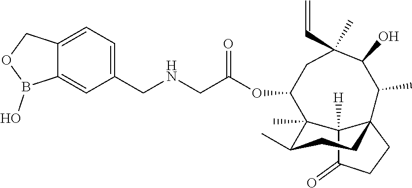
C12([H])C(=O)CCC13CCC(C)C2(C)C(OC(CNCC1=CC=C2C(=C1)B(O)OC2)=O)CC(C=C)(C)C(O)C3C
